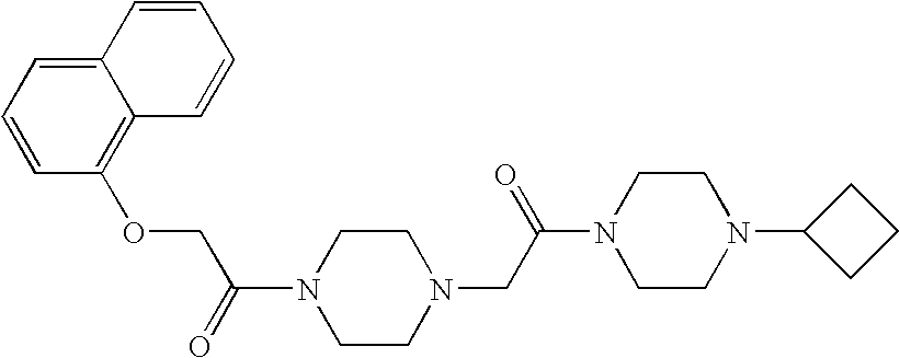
N1(C(=O)COC2=C3C(=CC=C2)C=CC=C3)CCN(CC(N2CCN(C3CCC3)CC2)=O)CC1
